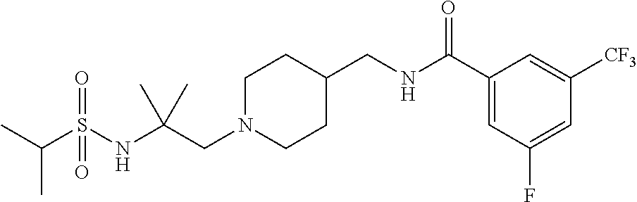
C(N1CCC(CNC(C2=CC(F)=CC([CF3])=C2)=O)CC1)C(NS(C(C)C)(=O)=O)(C)C
